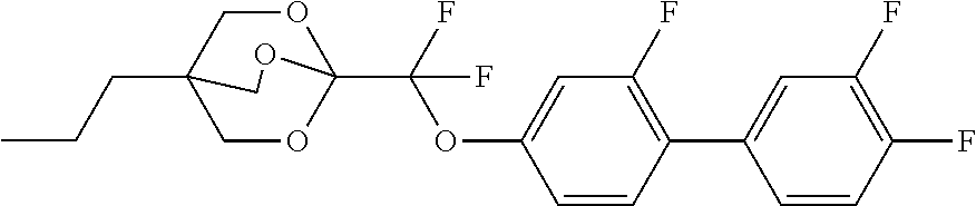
C(CC)C12COC(C(OC3=CC(F)=C(C4=CC(F)=C(F)C=C4)C=C3)(F)F)(OC1)OC2
